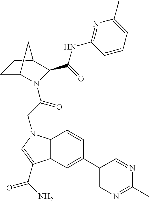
C12=C(N(CC(=O)N3C4CCC(C3C(NC3=NC(C)=CC=C3)=O)C4)C=C1C(N)=O)C=CC(C1=CN=C(C)N=C1)=C2
